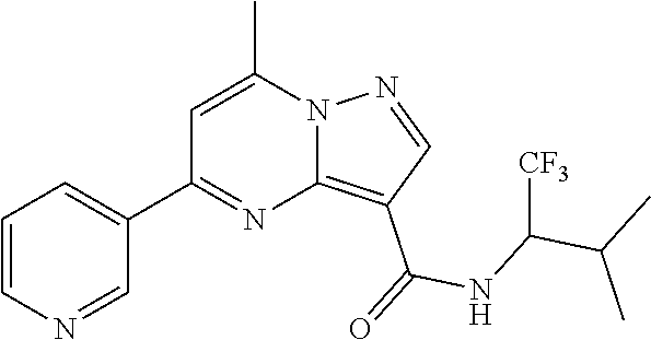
C12=C(C(=O)NC(C(C)C)[CF3])C=NN1C(C)=CC(C1=CC=CN=C1)=N2
